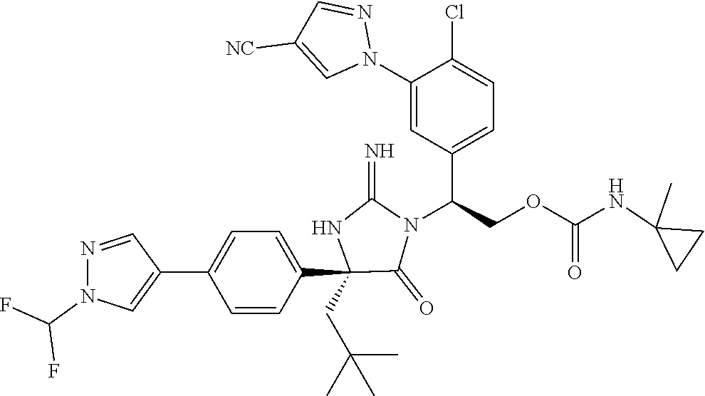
C1(C2=CN(C(F)F)N=C2)=CC=C(C2(CC(C)(C)C)C(=O)N(C(C3=CC=C(Cl)C(N4N=CC([NC])=C4)=C3)COC(=O)NC3(C)CC3)C(=N)N2)C=C1
